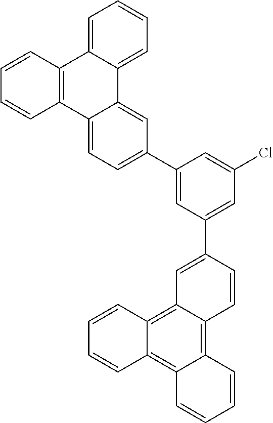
C12=C3C(=C4C(=C1C=CC=C2)C=CC=C4)C=C(C1=CC(Cl)=CC(C2=CC=C4C(=C2)C2=CC=CC=C2C2=C4C=CC=C2)=C1)C=C3
